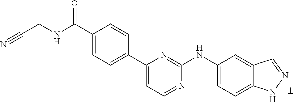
C1(C(NCC#N)=O)=CC=C(C2=CC=NC(NC3=CC=C4C(=C3)C=NN4)=N2)C=C1
